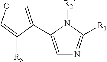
C1=C(C2=CN=C([R1])N2[R2])C([R3])=CO1
